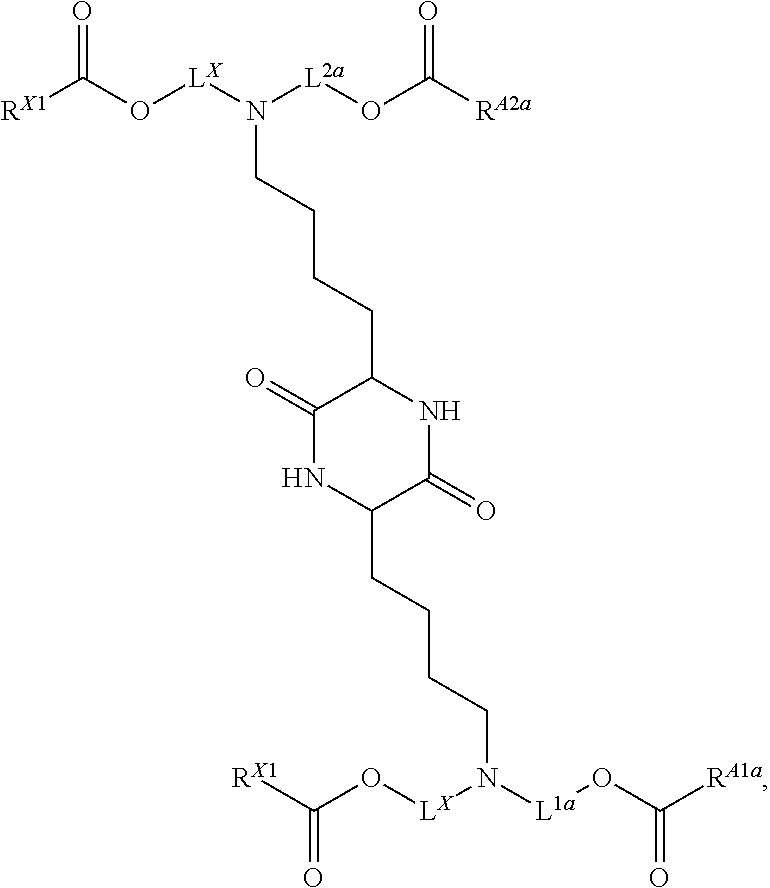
[RX1]C(O[LX]N([L2a]OC([RA2a])=O)CCCCC1C(=O)NC(CCCCN([L1a]OC([RA1a])=O)[LX]OC([RX1])=O)C(=O)N1)=O
